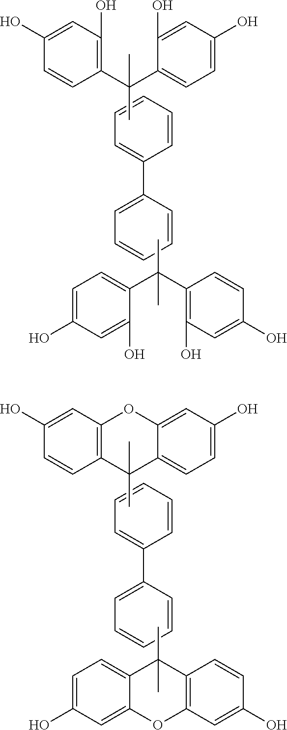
C1(C(C)(C2=CC=C(O)C=C2O)C)=C(O)C=C(O)C=C1.C1(C(C2=C(O)C=C(O)C=C2)(C)C)=CC=C(O)C=C1O.C1=CC=CC=C1C1=CC=CC=C1.C12=C(C=C(O)C=C1)OC1=CC(O)=CC=C1C2(C)C.C12=CC=C(O)C=C1OC1=C(C=CC(O)=C1)C2(C)C.C1=CC=CC=C1C1=CC=CC=C1
